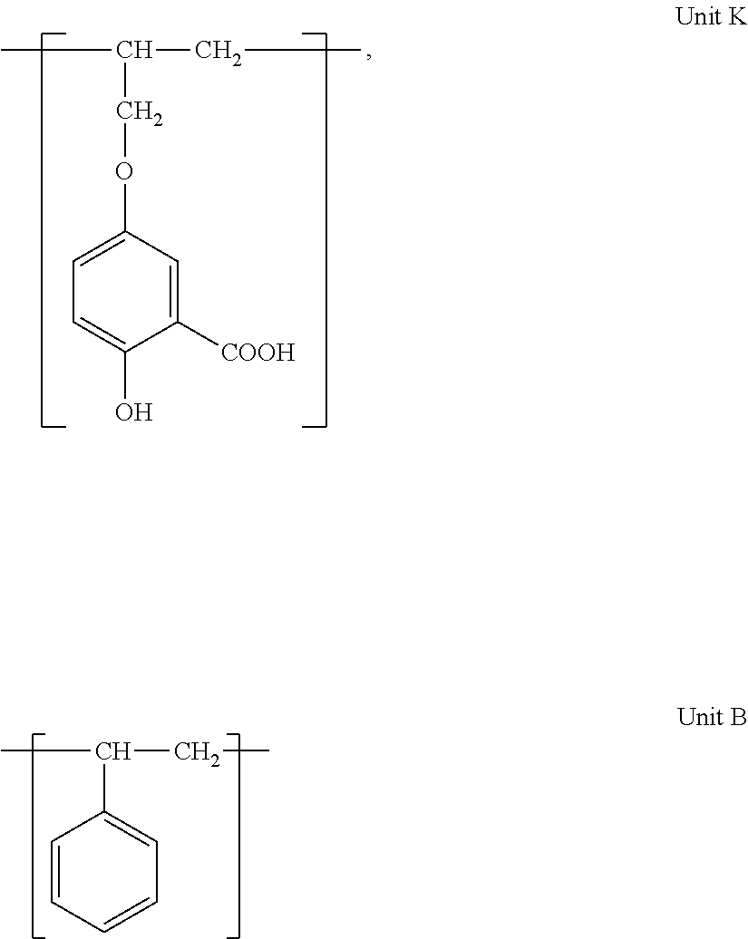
CC(CC)C1=CC=CC=C1.CC(CC)COC1=CC=C(O)C([COOH])=C1
